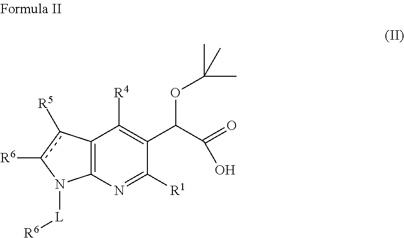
C12=C(N=C([R1])C(C(C(=O)O)OC(C)(C)C)=C1[R4])N([L][R6])c([R6])c2[R5]
